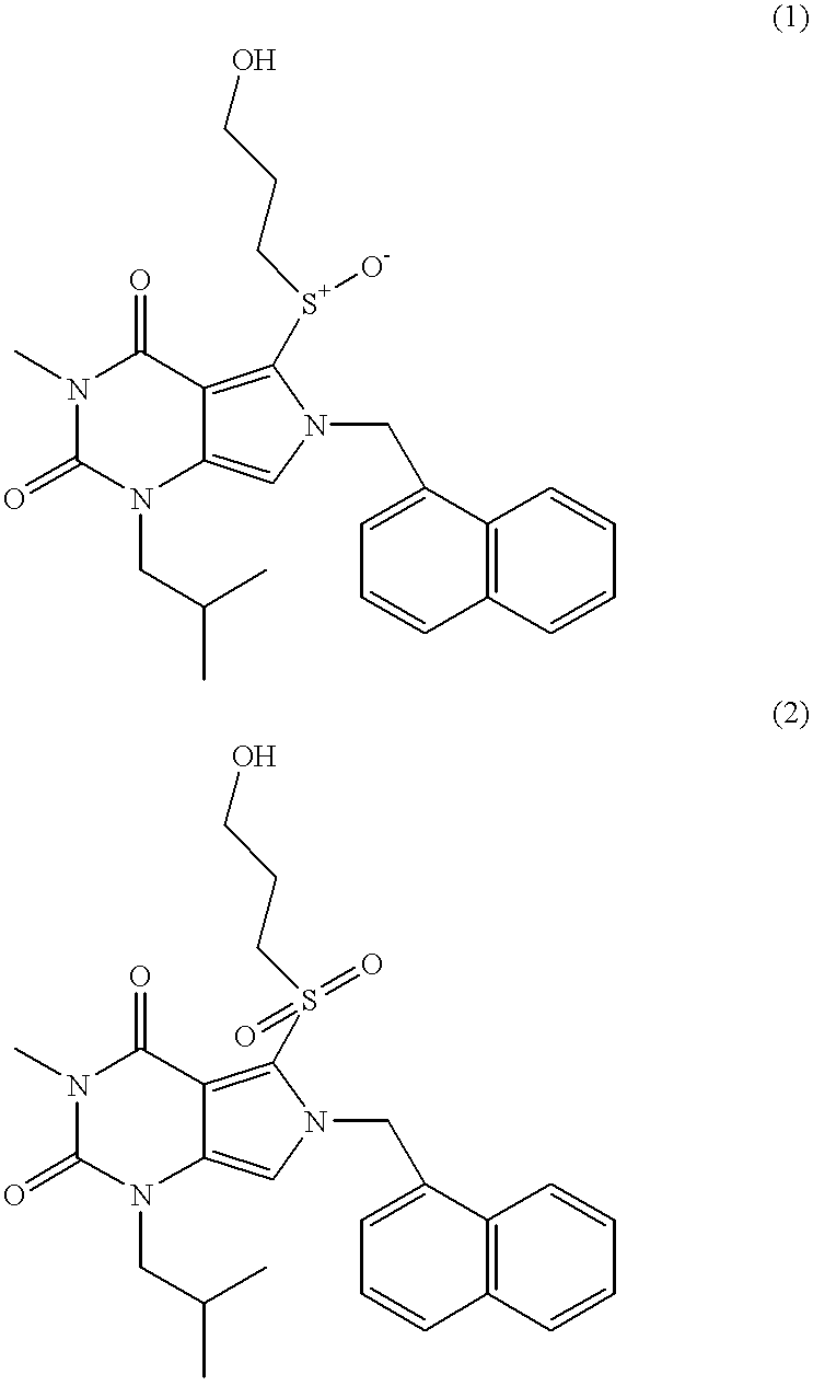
N1(C)C(=O)N(CC(C)C)C2=CN(CC3=CC=CC4=C3C=CC=C4)C([S+]([O-])CCCO)=C2C1=O.N1(C)C(=O)N(CC(C)C)C2=CN(CC3=CC=CC4=C3C=CC=C4)C(S(=O)(CCCO)=O)=C2C1=O
